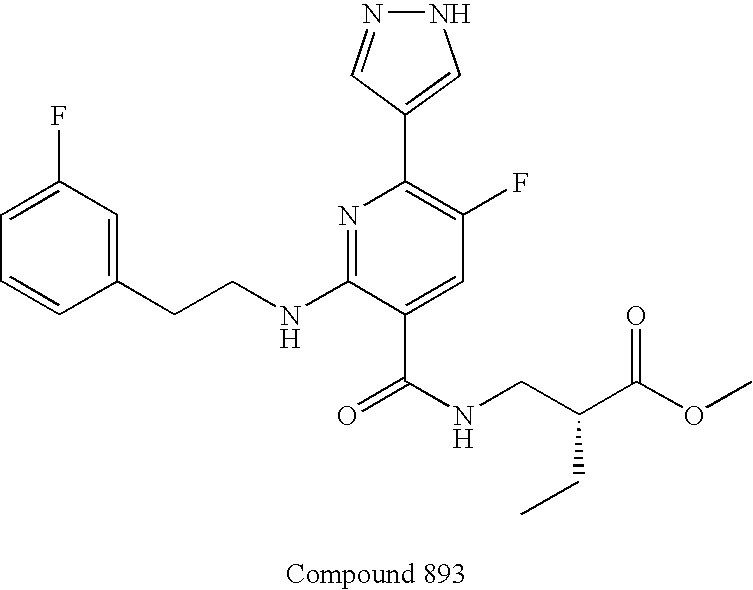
C1=CC(CCNC2=NC(C3=CNN=C3)=C(F)C=C2C(NCC(C(OC)=O)CC)=O)=CC(F)=C1
